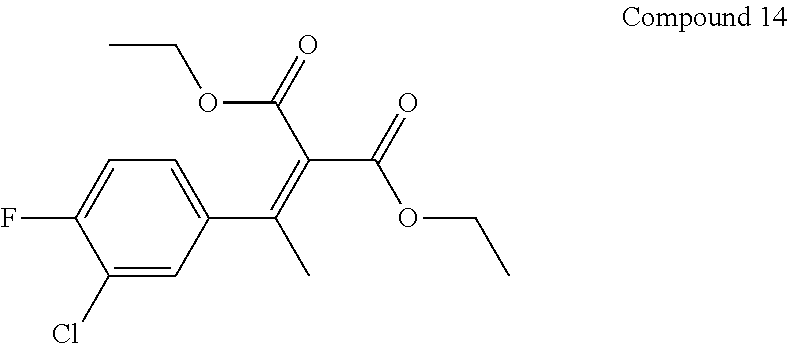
C1(Cl)=CC(C(C)=C(C(OCC)=O)C(OCC)=O)=CC=C1F
